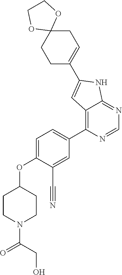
O(C1=CC=C(C2=C3C(=NC=N2)NC(C2=CCC4(CC2)OCCO4)=C3)C=C1C#N)C1CCN(C(CO)=O)CC1
